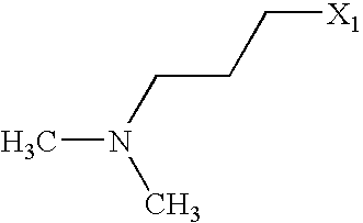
CN(CCC[X1])C
